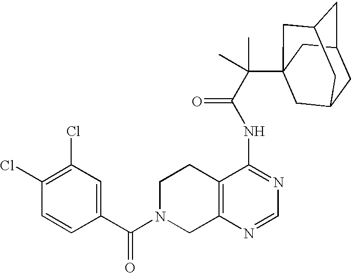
C1N(C(C2=CC(Cl)=C(Cl)C=C2)=O)CC2=C(C1)C(NC(=O)C(C13CC4CC(CC(C1)C4)C3)(C)C)=NC=N2
